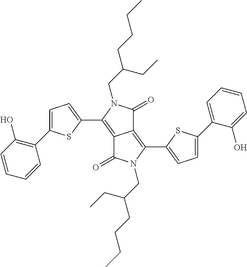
C12=C(C3=CC=C(C4=C(O)C=CC=C4)S3)N(CC(CCCC)CC)C(=O)C1=C(C1=CC=C(C3=CC=CC=C3O)S1)N(CC(CCCC)CC)C2=O
